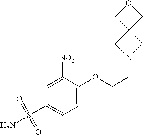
NS(C1=CC=C(OCCN2CC3(C2)COC3)C([NO2])=C1)(=O)=O
